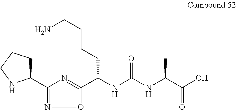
O1C(C(NC(NC(C(O)=O)C)=O)CCCCN)=NC(C2CCCN2)=N1
